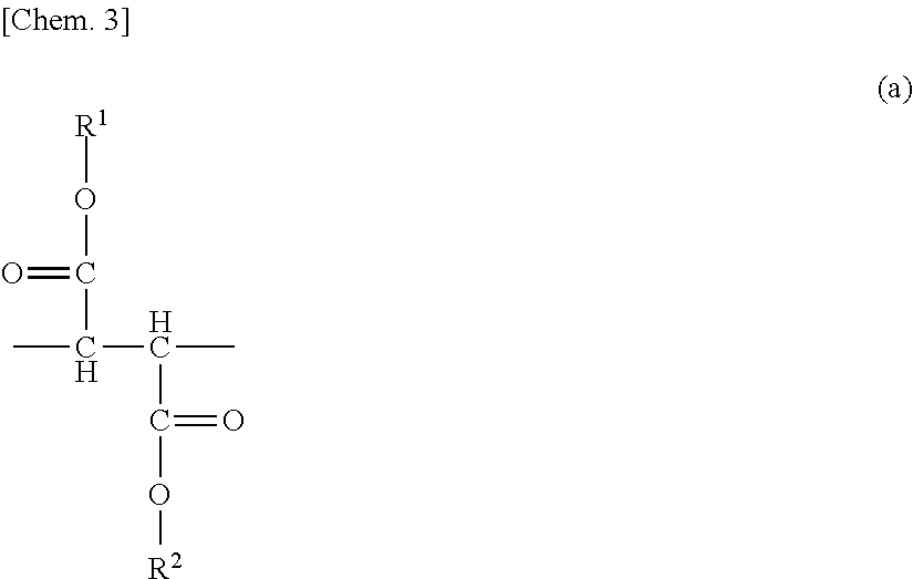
[R1]OC(=O)C(C)C(C)C(=O)O[R2]
